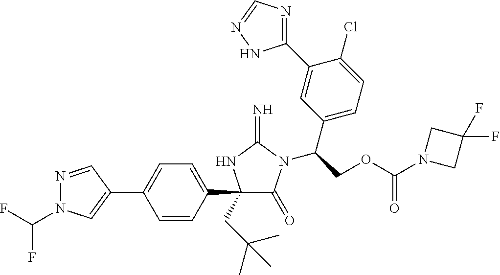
N1=CC(C2=CC=C(C3(CC(C)(C)C)C(=O)N(C(COC(N4CC(F)(F)C4)=O)C4=CC=C(Cl)C(C5=NC=NN5)=C4)C(=N)N3)C=C2)=CN1C(F)F
